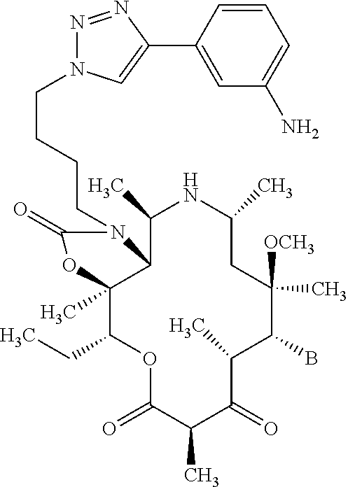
O1C(=O)C(C)C(=O)C(C)C(B)C([OCH3])(C)CC(C)NC(C)C2C(C)(C1CC)OC(=O)N2CCCCN1N=NC(C2=CC(N)=CC=C2)=C1
